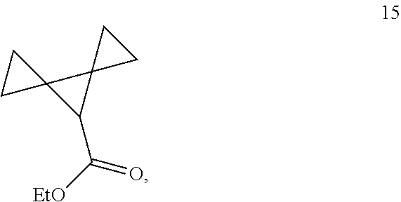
C12(C(C(=O)[EtO])C13CC3)CC2
